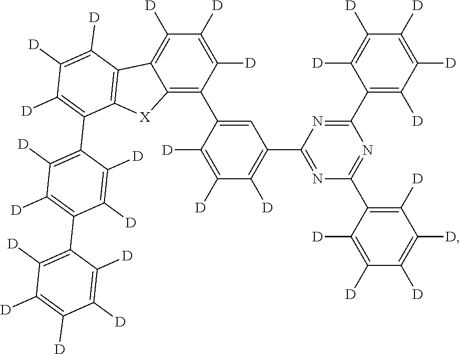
C12=C(C3=CC(C4=NC(C5=C([D])C([D])=C([D])C([D])=C5[D])=NC(C5=C([D])C([D])=C([D])C([D])=C5[D])=N4)=C([D])C([D])=C3[D])C([D])=C([D])C([D])=C1C1=C([X]2)C(C2=C([D])C([D])=C(C3=C([D])C([D])=C([D])C([D])=C3[D])C([D])=C2[D])=C([D])C([D])=C1[D]
